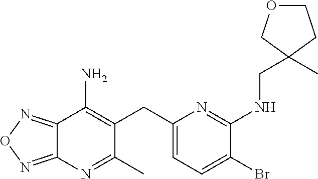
C12=NON=C1N=C(C)C(CC1=CC=C(Br)C(NCC3(C)COCC3)=N1)=C2N
